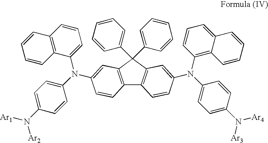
C12=C(C=C(N(C3=CC=C(N([Ar1])[Ar2])C=C3)C3=CC=CC4=C3C=CC=C4)C=C1)C(C1=CC=CC=C1)(C1=CC=CC=C1)C1=C2C=CC(N(C2=CC=C(N([Ar3])[Ar4])C=C2)C2=C3C(=CC=C2)C=CC=C3)=C1
